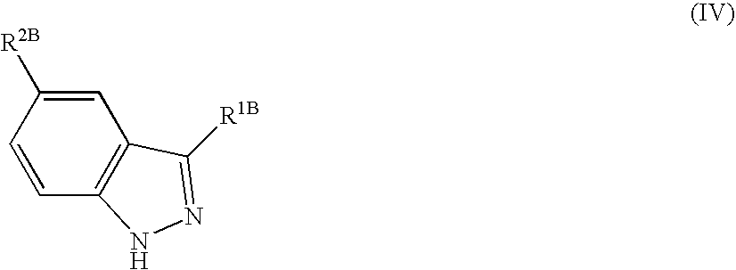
C1=C([R2B])C=CC2=C1C([R1B])=NN2
